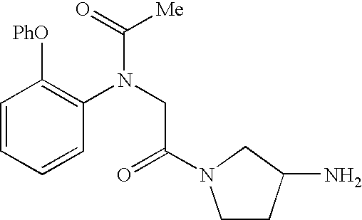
C1=CC=CC(N(CC(=O)N2CCC(N)C2)C([Me])=O)=C1[PhO]
